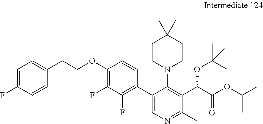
C1=C(F)C=CC(CCOC2=C(F)C(F)=C(C3=CN=C(C)C(C(C(OC(C)C)=O)OC(C)(C)C)=C3N3CCC(C)(C)CC3)C=C2)=C1
